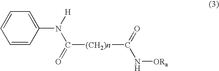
C1(N([H])C(=O)[(CH2)n]C(=O)N[ORa])=CC=CC=C1
